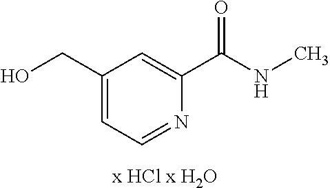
C1(CO)=CC=NC(C(NC)=O)=C1
